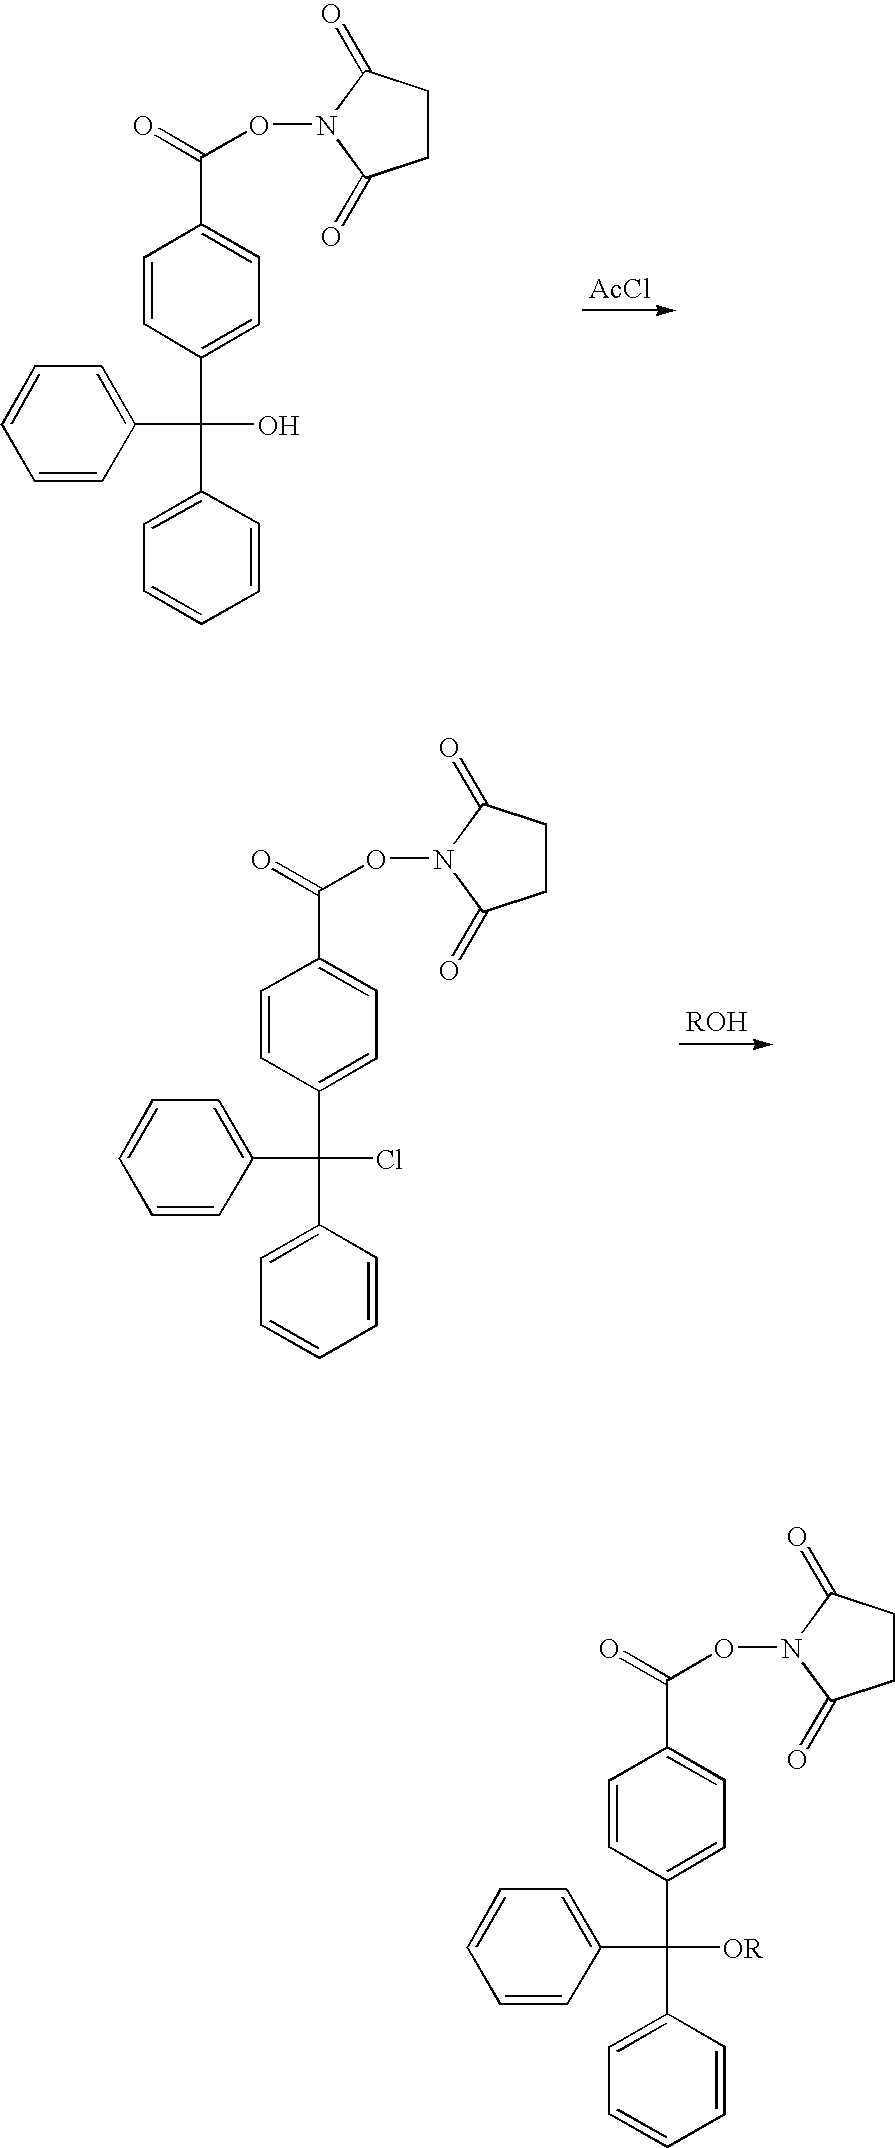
C1(C(C2=CC=CC=C2)([OR])C2=CC=C(C(=O)ON3C(=O)CCC3=O)C=C2)=CC=CC=C1.C1(C(C2=CC=CC=C2)(O)C2=CC=C(C(=O)ON3C(=O)CCC3=O)C=C2)=CC=CC=C1.[AcCl].C1(C(C2=CC=CC=C2)(Cl)C2=CC=C(C(=O)ON3C(=O)CCC3=O)C=C2)=CC=CC=C1.[ROH]
